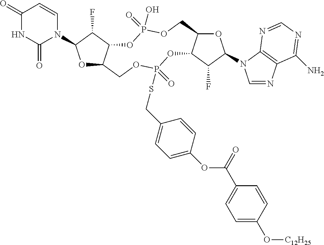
O1C2C(C(F)C1N1C=CC(=O)NC1=O)OP(=O)(O)OCC1C(OP(SCC3=CC=C(OC(C4=CC=C(O[C12H25])C=C4)=O)C=C3)(=O)OC2)C(F)C(N2C=NC3=C2N=CN=C3N)O1
